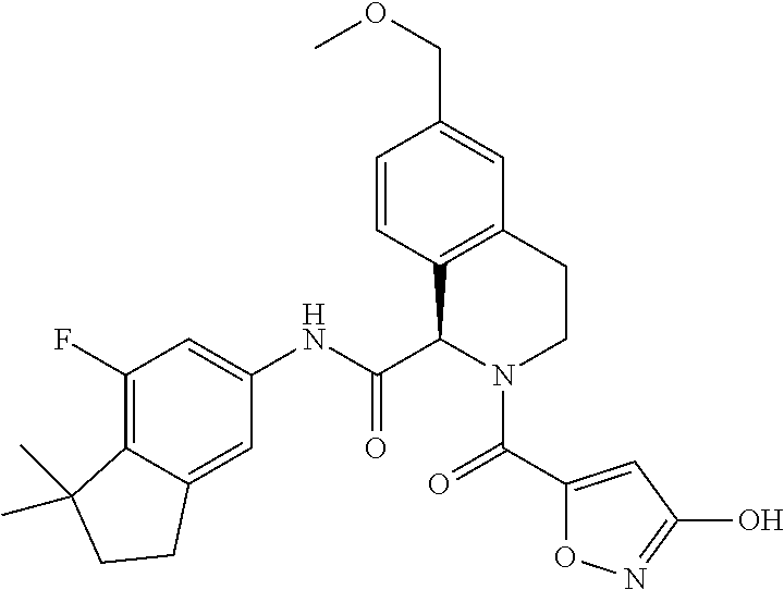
C1(F)=C2C(=CC(NC(C3C4=C(CCN3C(=O)C3=CC(O)=NO3)C=C(COC)C=C4)=O)=C1)CCC2(C)C
